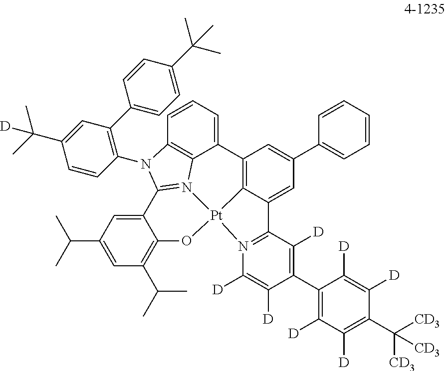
C12=CC=CC3=C1N1=C(N3C3=C(C4=CC=C(C(C)(C)C)C=C4)C=C(C(C)(C)[D])C=C3)C3=CC(C(C)C)=CC(C(C)C)=C3O[Pt]13C1=C2C=C(C2=CC=CC=C2)C=C1C1=N3C([D])=C([D])C(C2=C([D])C([D])=C(C([CD3])([CD3])[CD3])C([D])=C2[D])=C1[D]
